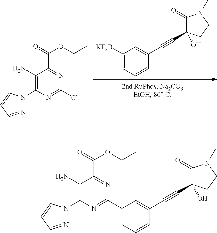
C1([KF3B])=CC=CC(C#CC2(O)C(=O)N(C)CC2)=C1.C1(N)=C(N2N=CC=C2)N=C(Cl)N=C1C(=O)OCC.C1(N)=C(N2N=CC=C2)N=C(C2=CC=CC(C#CC3(O)C(=O)N(C)CC3)=C2)N=C1C(=O)OCC
